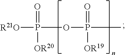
[R21O]P(=O)([OR20])OP(=O)([OR19])C
